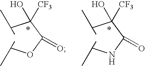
C(C(C(OC(C)C)=O)([CF3])O)(C)C.C(C(C(NC(C)C)=O)([CF3])O)(C)C
